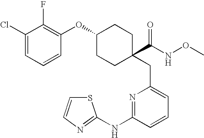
C(C1=CC=CC(NC2=NC=CS2)=N1)C1(C(NOC)=O)CCC(OC2=C(F)C(Cl)=CC=C2)CC1
